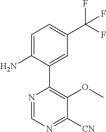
C1=C(N)C(C2=C(OC)C([CN])=NC=N2)=CC(C(F)(F)F)=C1
